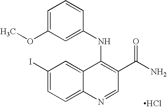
C1(I)=CC=C2C(=C1)C(NC1=CC(OC)=CC=C1)=C(C(N)=O)C=N2.Cl
